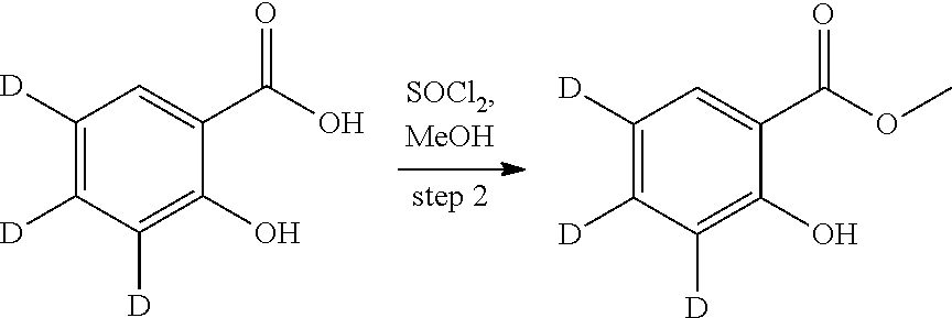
C1([D])=C([D])C([D])=C(O)C(C(O)=O)=C1.C1([D])=C([D])C([D])=C(O)C(C(OC)=O)=C1
